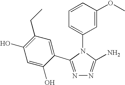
N1=C(C2=CC(CC)=C(O)C=C2O)N(C2=CC=CC(OC)=C2)C(N)=N1
